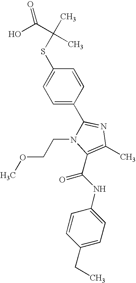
S(C1=CC=C(C2=NC(C)=C(C(NC3=CC=C(CC)C=C3)=O)N2CCOC)C=C1)C(C)(C(O)=O)C
